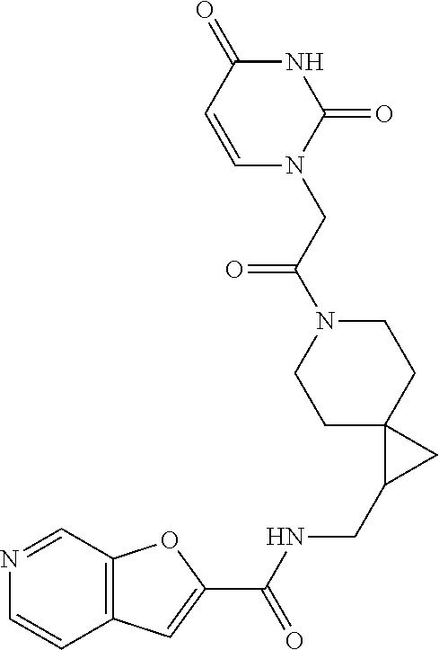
C12=C(C=NC=C1)OC(C(NCC1CC13CCN(C(CN1C(=O)NC(=O)C=C1)=O)CC3)=O)=C2
